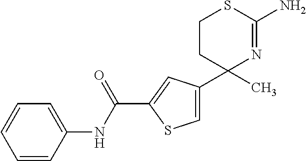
C1=C(C2(C)N=C(N)SCC2)C=C(C(NC2=CC=CC=C2)=O)S1
